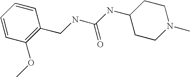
C(NC(NC1CCN(C)CC1)=O)C1=C(OC)C=CC=C1
